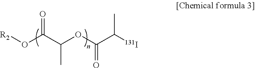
O=C(C(OC(C([131I])C)=O)C)O[R2]
